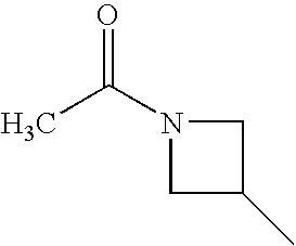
C1C(C)CN1C(C)=O
